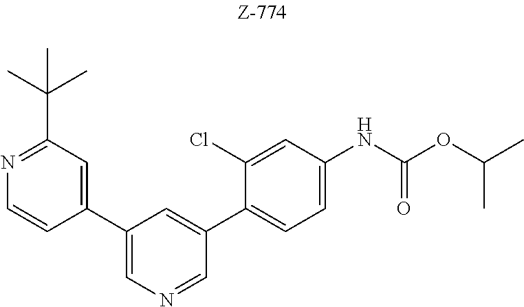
C1(C2=CN=CC(C3=CC=C(NC(OC(C)C)=O)C=C3Cl)=C2)=CC(C(C)(C)C)=NC=C1
